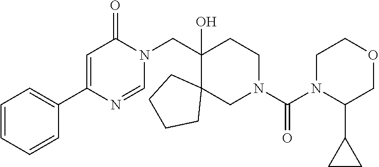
C1(CN2C(=O)C=C(C3=CC=CC=C3)N=C2)(O)C2(CN(C(N3C(C4CC4)COCC3)=O)CC1)CCCC2
